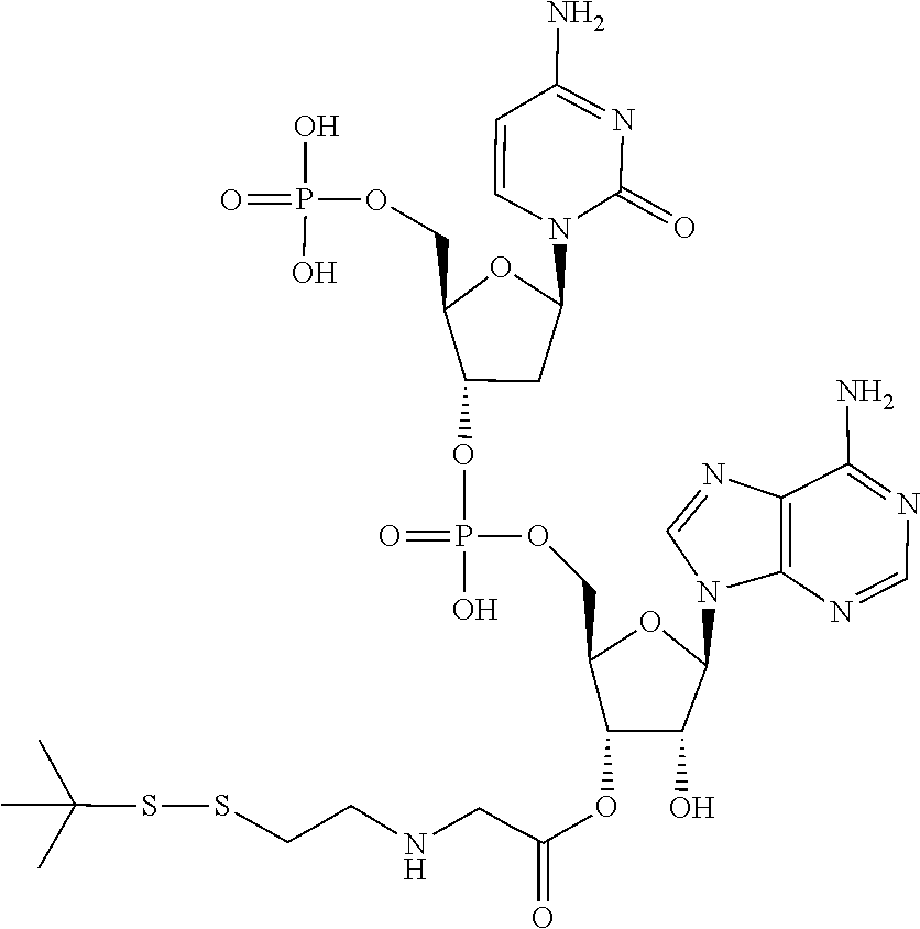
N(CCC(=O)OC1C(COP(O)(OC2C(COP(O)(O)=O)OC(N3C(=O)N=C(N)C=C3)C2)=O)OC(N2C3=C(N=C2)C(N)=NC=N3)C1O)CCCCSSC(C)(C)C
